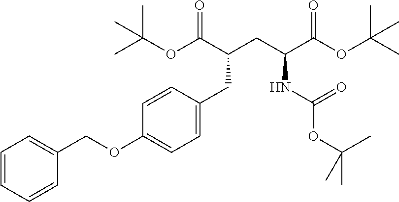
C(C(CC(NC(OC(C)(C)C)=O)C(OC(C)(C)C)=O)C(OC(C)(C)C)=O)C1=CC=C(OCC2=CC=CC=C2)C=C1
